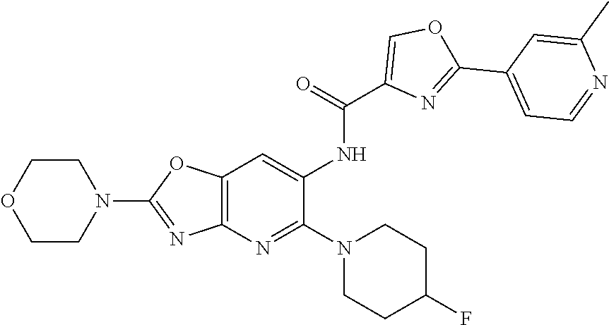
C1CN(C2=NC3=C(OC(N4CCOCC4)=N3)C=C2NC(C2=COC(C3=CC=NC(C)=C3)=N2)=O)CCC1F
